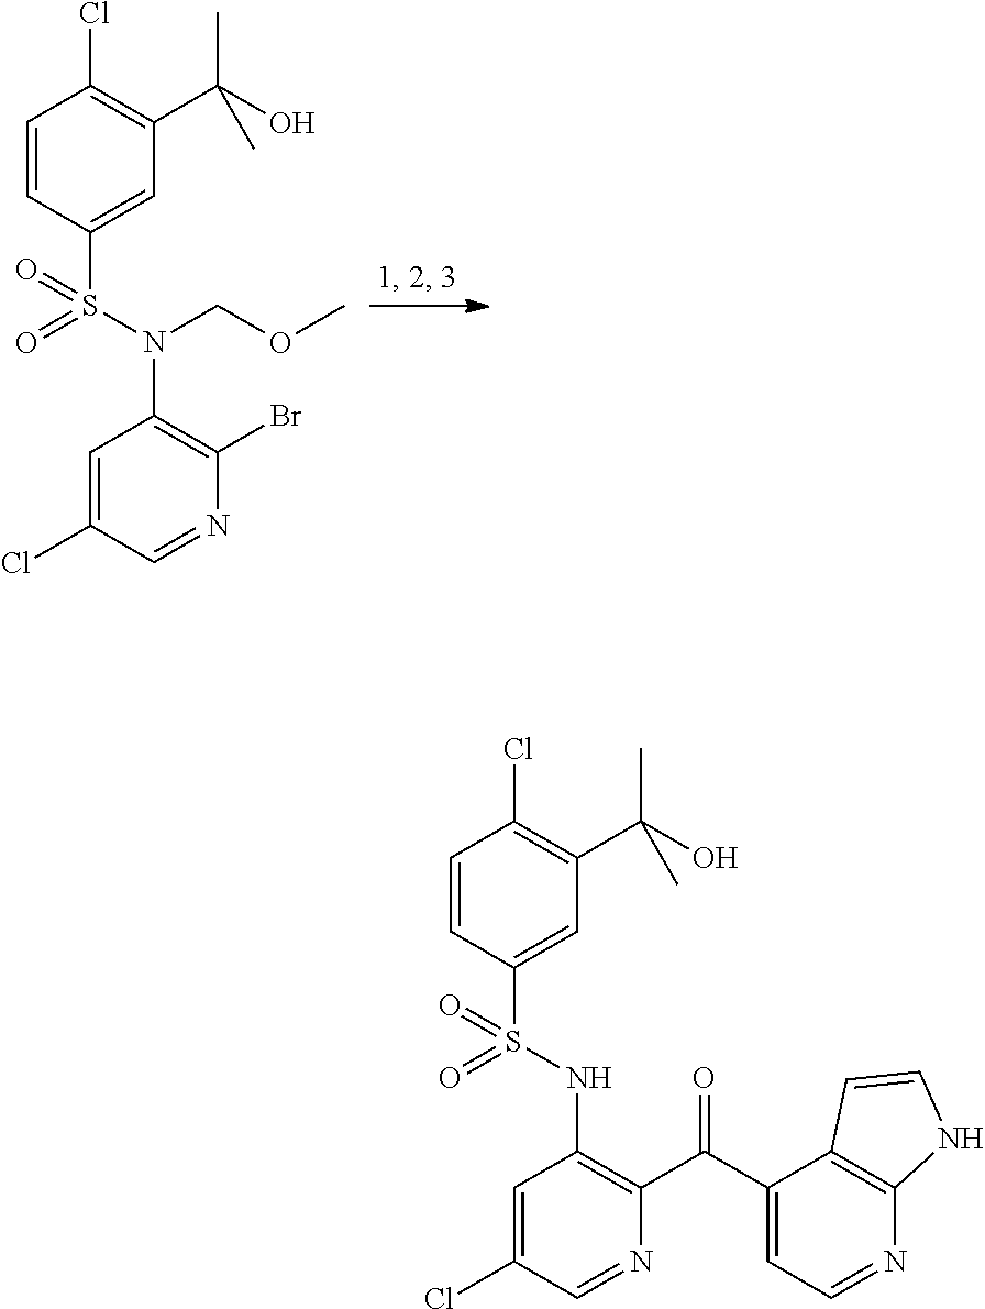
C1=CC(S(N(COC)C2=C(Br)N=CC(Cl)=C2)(=O)=O)=CC(C(O)(C)C)=C1Cl.C1=CC(S(NC2=C(C(C3=CC=NC4=C3C=CN4)=O)N=CC(Cl)=C2)(=O)=O)=CC(C(O)(C)C)=C1Cl
